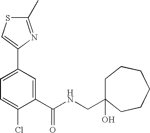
C1=C(C2=CSC(C)=N2)C=C(C(NCC2(O)CCCCCC2)=O)C(Cl)=C1
